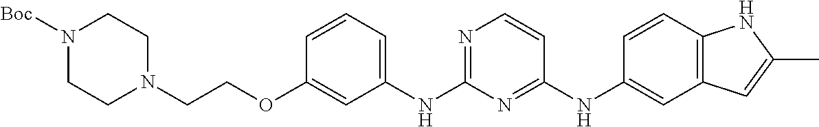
O(C1=CC(NC2=NC=CC(NC3=CC4=C(C=C3)NC(C)=C4)=N2)=CC=C1)CCN1CCN([Boc])CC1
